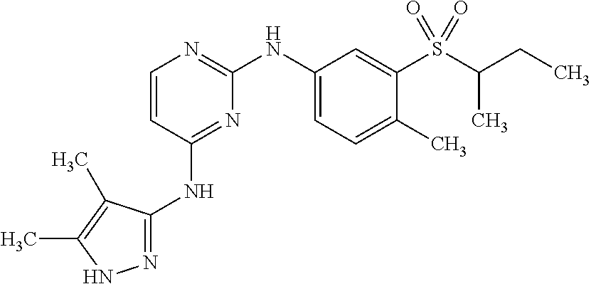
N1=C(NC2=NC(NC3=CC=C(C)C(S(C(CC)C)(=O)=O)=C3)=NC=C2)C(C)=C(C)N1
